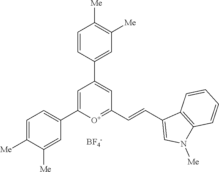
[BF4-].C1=C(C2=CC=C([Me])C([Me])=C2)[O+]=C(C=CC2=CN([Me])C3=C2C=CC=C3)C=C1C1=CC([Me])=C([Me])C=C1
